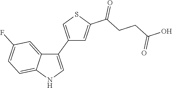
C1(C2=CSC(C(CCC(O)=O)=O)=C2)=CNC2=CC=C(F)C=C12
